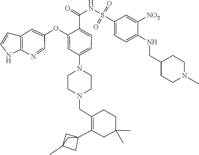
C12=C(N=CC(OC3=CC(N4CCN(CC5=C(C67CC(C)(C6)C7)CC(C)(C)CC5)CC4)=CC=C3C(=O)NS(=O)(=O)C3=CC=C(NCC4CCN(C)CC4)C([NO2])=C3)=C1)NC=C2
